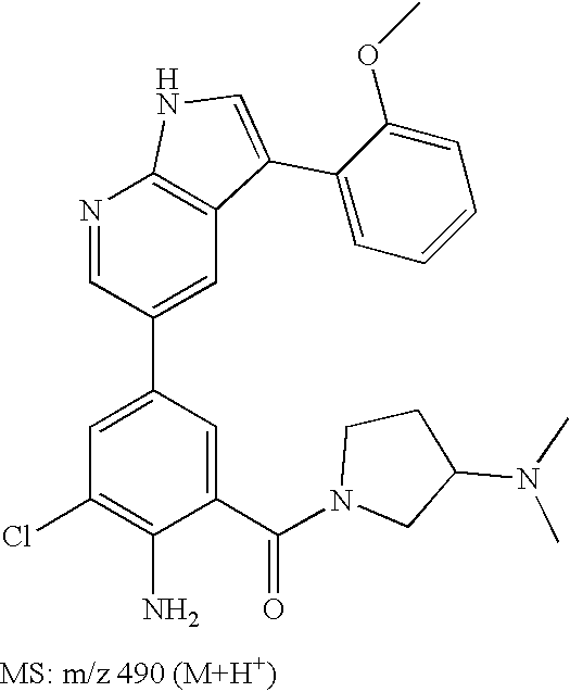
N1=CC(C2=CC(Cl)=C(N)C(C(N3CCC(N(C)C)C3)=O)=C2)=CC2=C1NC=C2C1=CC=CC=C1OC
